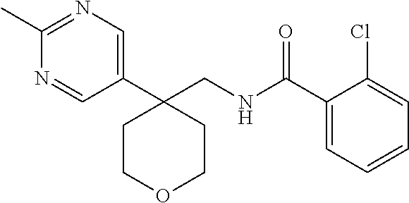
C1(C)=NC=C(C2(CNC(C3=CC=CC=C3Cl)=O)CCOCC2)C=N1
